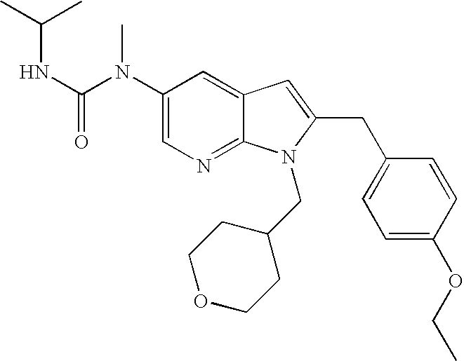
C1(N(C(NC(C)C)=O)C)=CN=C2C(=C1)C=C(CC1=CC=C(OCC)C=C1)N2CC1CCOCC1
